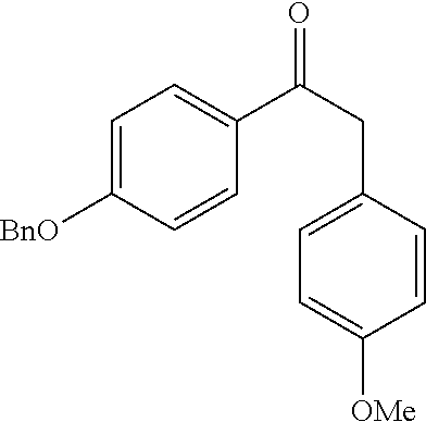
C1=C([BnO])C=CC(C(CC2=CC=C([OMe])C=C2)=O)=C1
